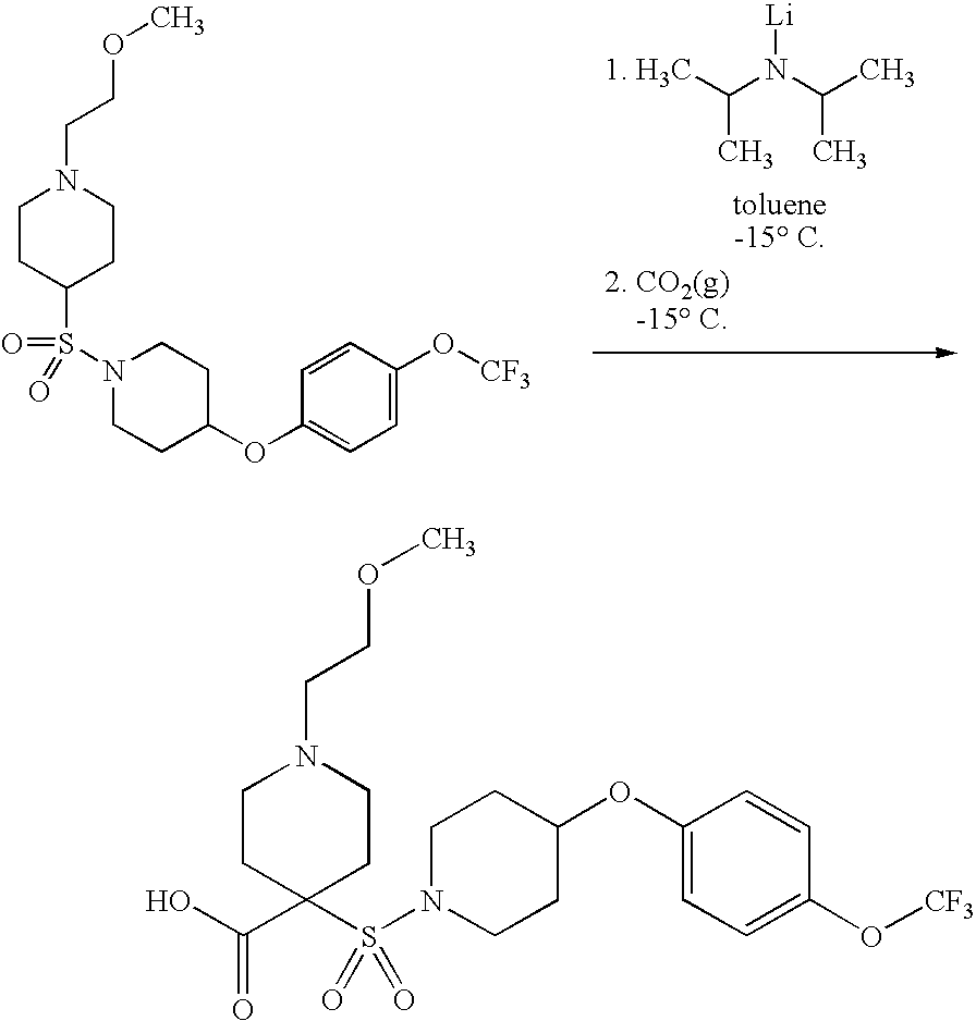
C1(S(=O)(=O)N2CCC(OC3=CC=C(O[CF3])C=C3)CC2)CCN(CCOC)CC1.[1. H3C]C(N(C(C)C)[Li])C.C1(C(O)=O)(S(N2CCC(OC3=CC=C(O[CF3])C=C3)CC2)(=O)=O)CCN(CCOC)CC1
